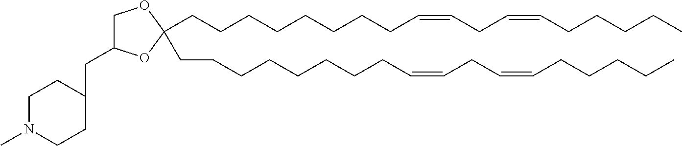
C(CCCCC=CCC=CCCCCC)CCCC1(CCCCCCCCC=CCC=CCCCCC)OC(CC2CCN(C)CC2)CO1
